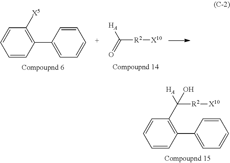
C1=CC(C2=CC=CC=C2)=C(C(O)([R2][X10])[HA])C=C1.C1=CC(C2=CC=CC=C2)=C([X5])C=C1.C([R2][X10])(=O)[HA]
